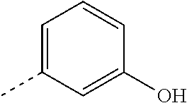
C1=C(C)C=C(O)C=C1
